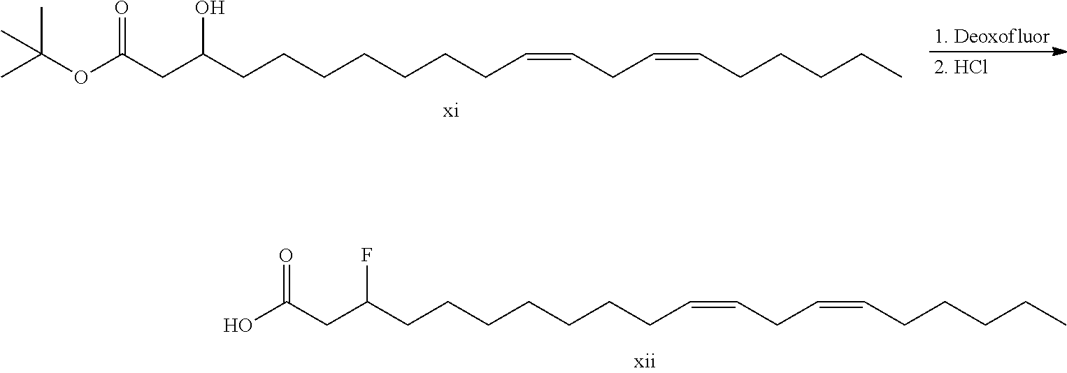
C(C(CCCCCCCC=CCC=CCCCCC)F)C(O)=O.O(C(CC(CCCCCCCC=CCC=CCCCCC)O)=O)C(C)(C)C
